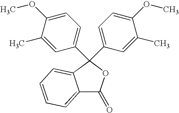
C1(C)=CC(C2(C3=CC=C(OC)C(C)=C3)OC(=O)C3=CC=CC=C32)=CC=C1OC
